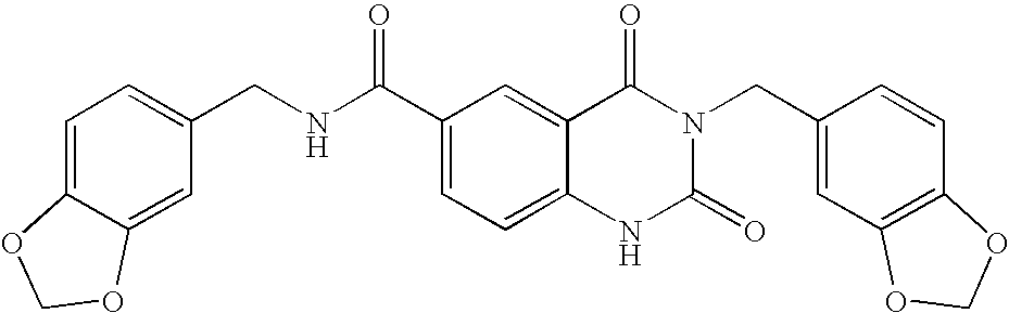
C1=C2C(=CC(CNC(C3=CC=C4C(=C3)C(=O)N(CC3=CC5=C(C=C3)OCO5)C(=O)N4)=O)=C1)OCO2
